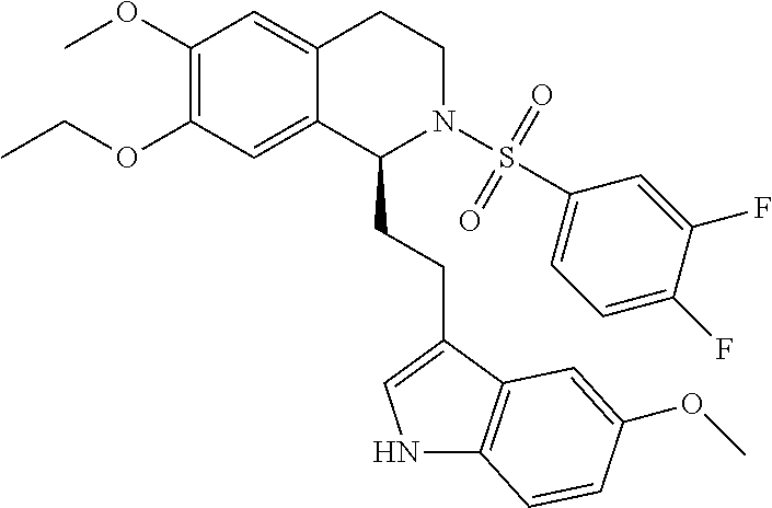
COC1=C(OCC)C=C2C(=C1)CCN(S(=O)(=O)C1=CC=C(F)C(F)=C1)C2CCC1=CNC2=C1C=C(OC)C=C2
